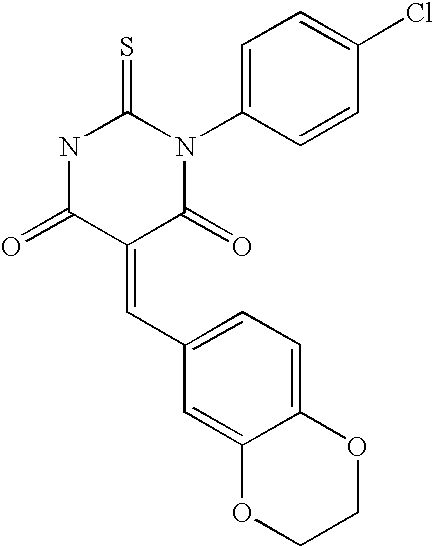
O=C1C(=CC2=CC=C3C(=C2)OCCO3)C(=O)N(C2=CC=C(Cl)C=C2)C(=S)N1
